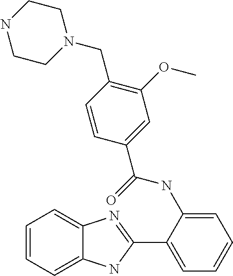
C1=CC=C2C(=C1)N=C(C1=CC=CC=C1NC(C1=CC(OC)=C(CN3CCNCC3)C=C1)=O)N2
